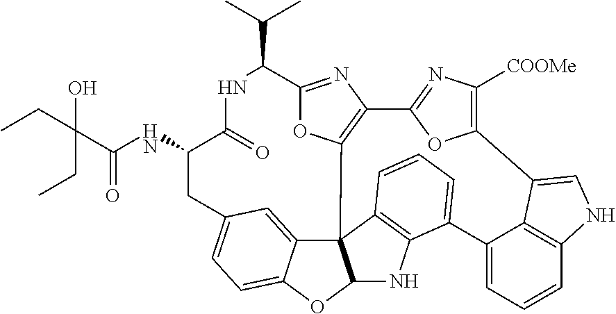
C(=O)(NC1C(=O)NC(C(C)C)C2=NC3=C(C45C6=CC(=CC=C6OC4NC4=C5C=CC=C4C4=CC=CC5=C4C(=CN5)C4=C([COOMe])N=C3O4)C1)O2)C(CC)(O)CC
